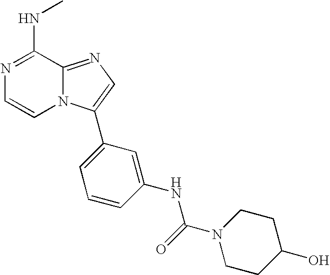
N1=C(NC)C2=NC=C(C3=CC=CC(NC(=O)N4CCC(O)CC4)=C3)N2C=C1
